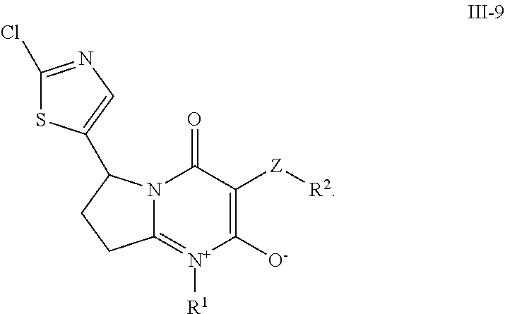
O=C1N2C(=[N+]([R1])C([O-])=C1[Z][R2])CCC2C1=CN=C(Cl)S1
